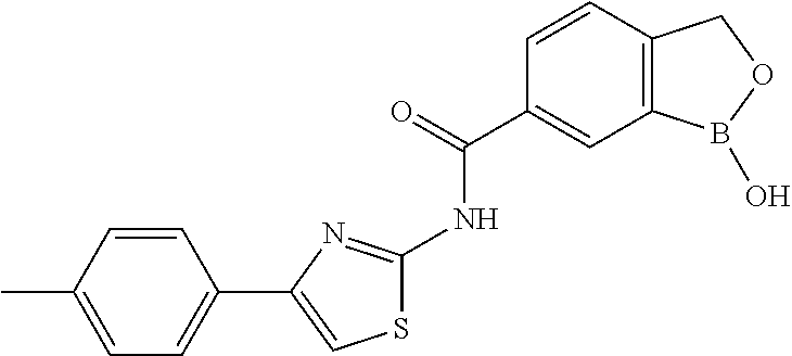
C1=CC2=C(C=C1C(=O)NC1=NC(C3=CC=C(C)C=C3)=CS1)B(O)OC2
